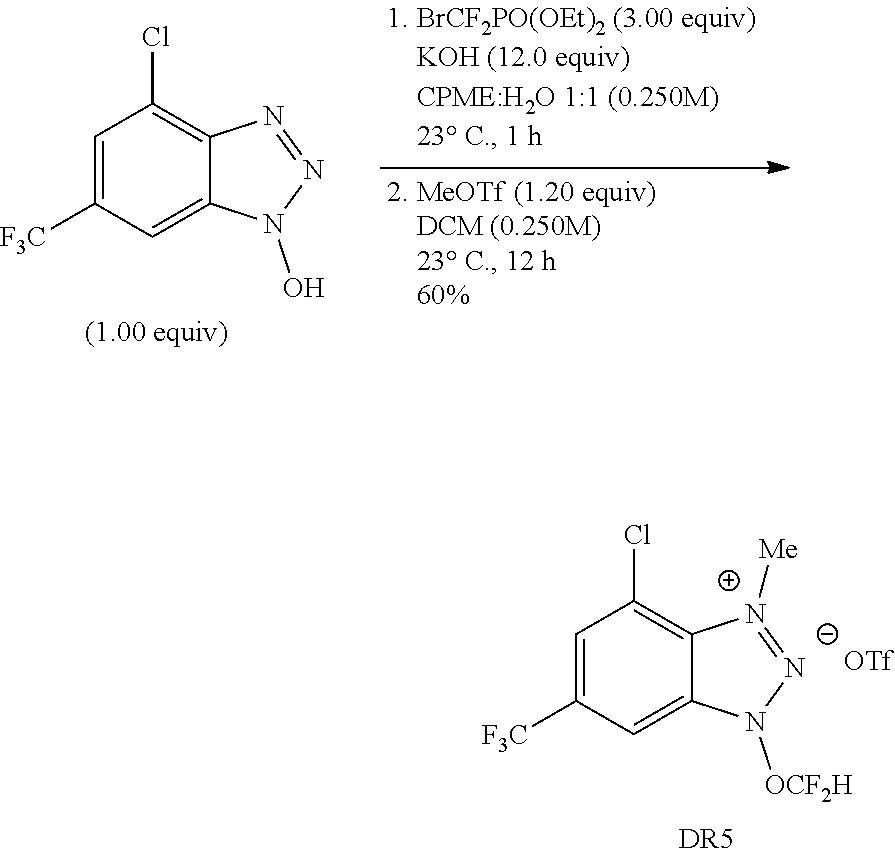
C1=C([F3C])C=C2C(=C1Cl)[N+]([Me])=[N-]N2[OCF2H].[DR5].C1=C([F3C])C=C2C(=C1Cl)N=NN2O
